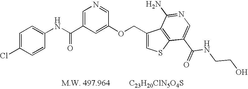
[C23H20ClN5O4S].C1=C(Cl)C=CC(NC(C2=CN=CC(OCC3=CSC4=C3C(N)=NC=C4C(NCCO)=O)=C2)=O)=C1
